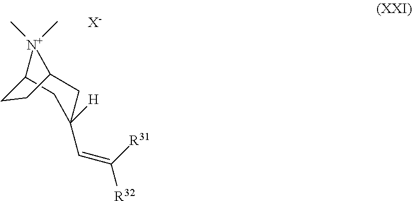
[N+]1(C)(C)C2CC([H])(C=C([R31])[R32])CC1CC2.[X-]
